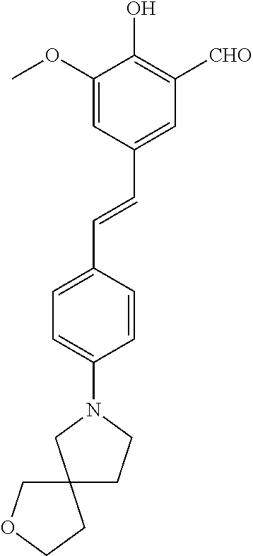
C1=C(OC)C(O)=C([CHO])C=C1C=CC1=CC=C(N2CC3(CC2)COCC3)C=C1
